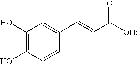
C1(O)=C(O)C=CC(C=CC([OH])=O)=C1
